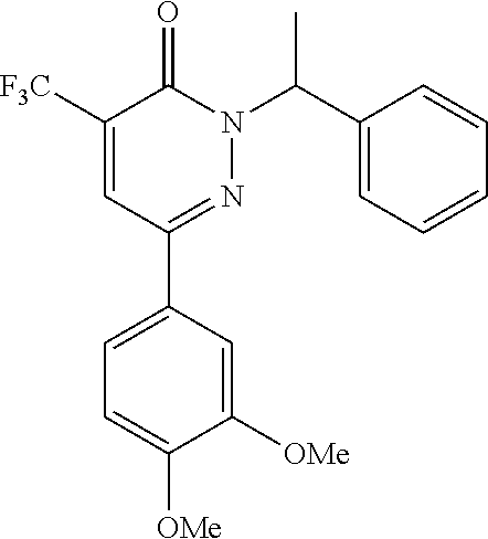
C1([F3C])=CC(C2=CC=C([OMe])C([OMe])=C2)=NN(C(C2=CC=CC=C2)C)C1=O
